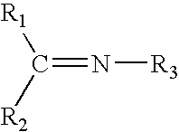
C(=N[R3])([R1])[R2]
